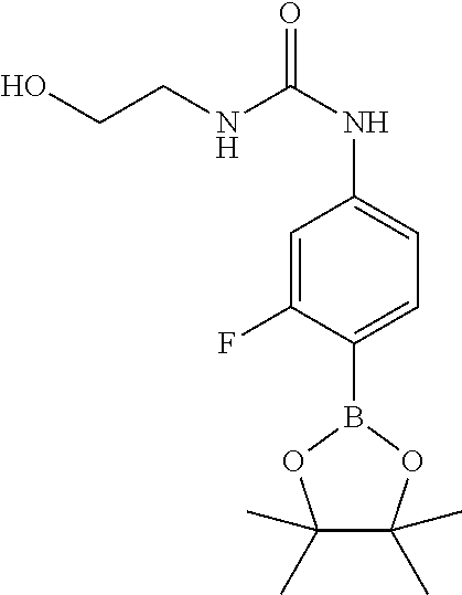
C1(B2OC(C)(C)C(C)(C)O2)=CC=C(NC(=O)NCCO)C=C1F
